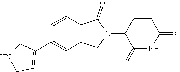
C1=CC2=C(C=C1C1=CCNC1)CN(C1C(=O)NC(=O)CC1)C2=O
